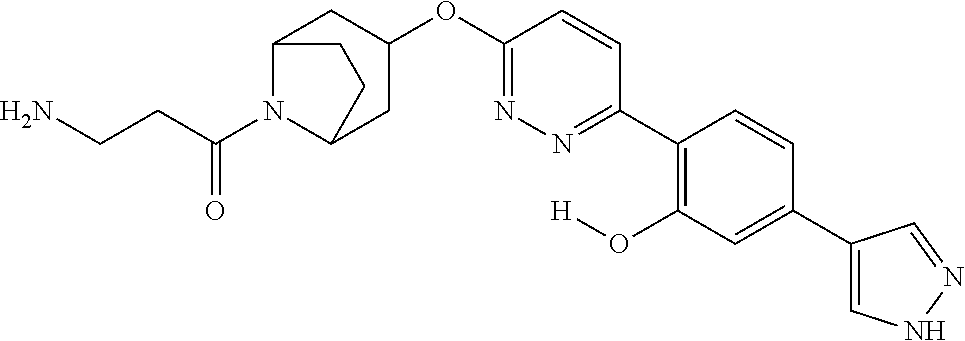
C12CC(OC3=NN=C(C4=C(O[H])C=C(C5=CNN=C5)C=C4)C=C3)CC(N1C(CCN)=O)CC2
